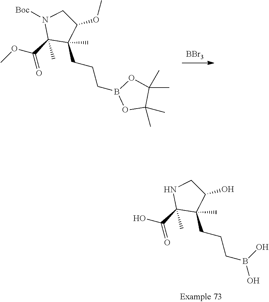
OC(C1(C)C(CCCB(O)O)(C)C(O)CN1)=O.[BBr3].COC(C1(C)C(CCCB2OC(C)(C)C(C)(C)O2)(C)C(OC)CN1[Boc])=O
